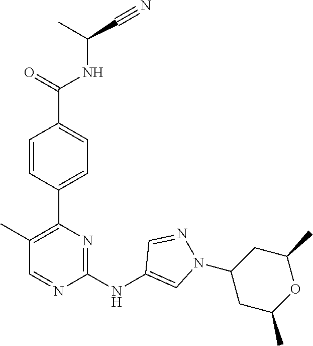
C(C(NC(C1=CC=C(C2=C(C)C=NC(NC3=CN(C4CC(C)OC(C)C4)N=C3)=N2)C=C1)=O)C)#N
